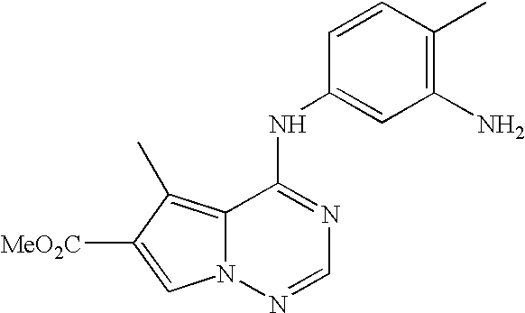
C12=C(C)C([MeO2C])=CN1N=CN=C2NC1=CC(N)=C(C)C=C1
